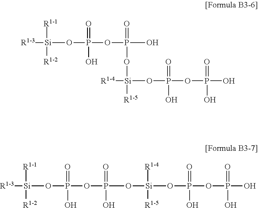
[R1-3][Si](OP(OP(O)(O[Si]([R1-4])([R1-5])OP(OP(O)(=O)O)(=O)O)=O)(=O)O)([R1-2])[R1-1].[R1-3][Si](OP(OP(O[Si]([R1-4])([R1-5])OP(OP(O)(=O)O)(=O)O)(O)=O)(=O)O)([R1-2])[R1-1]
